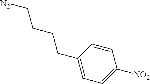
C1=CC(CCCC[N2])=CC=C1[NO2]
